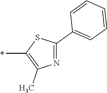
C1(C)=C(C)N=C(C2=CC=CC=C2)S1
